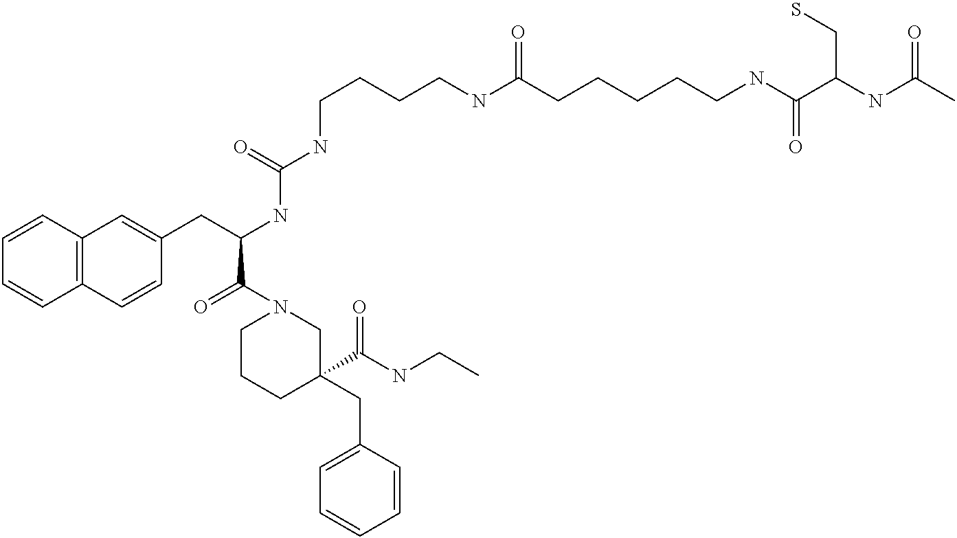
C1=CC2=C(C=C1)C=CC(CC(NC(NCCCCNC(CCCCCNC(C(NC(C)=O)CS)=O)=O)=O)C(N1CCCC(CC3=CC=CC=C3)(C(NCC)=O)C1)=O)=C2
